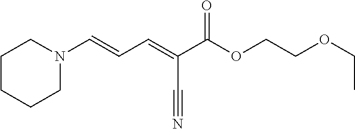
N1(C=CC=C(C(OCCOCC)=O)C#N)CCCCC1
